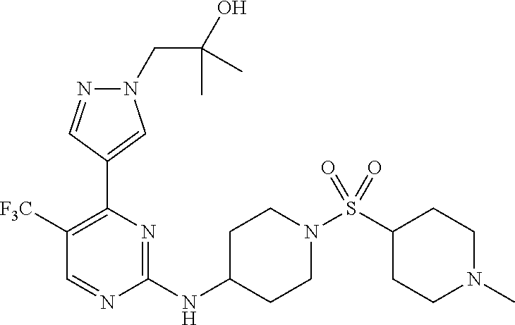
N1(CC(O)(C)C)N=CC(C2=C([F3C])C=NC(NC3CCN(S(=O)(=O)C4CCN(C)CC4)CC3)=N2)=C1
